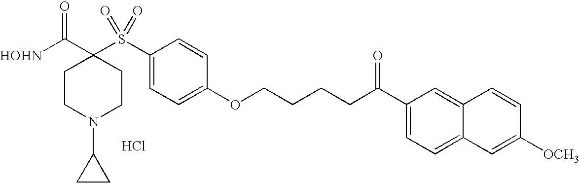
[HOHN]C(C1(S(C2=CC=C(OCCCCC(C3=CC=C4C(=C3)C=CC([OCH3])=C4)=O)C=C2)(=O)=O)CCN(C2CC2)CC1)=O.Cl
